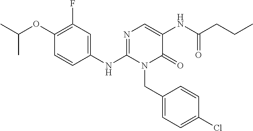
C1(OC(C)C)=C(F)C=C(NC2=NC=C(NC(CCC)=O)C(=O)N2CC2=CC=C(Cl)C=C2)C=C1
